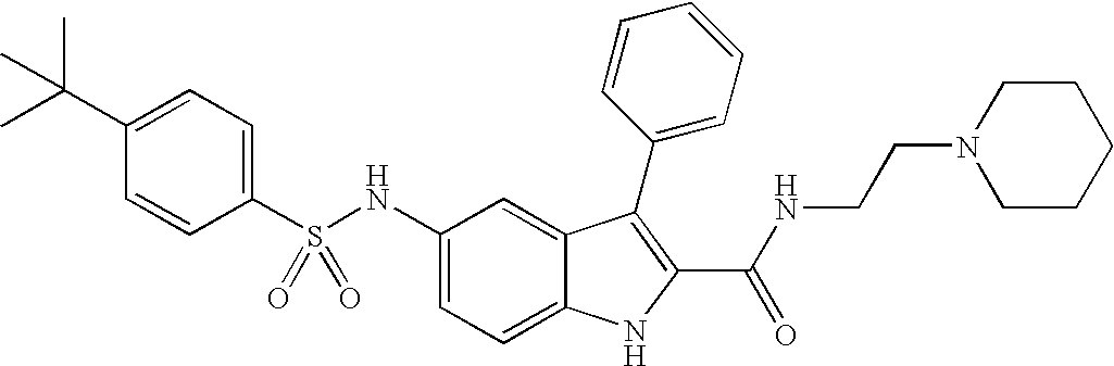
C1(C(C)(C)C)=CC=C(S(NC2=CC=C3C(=C2)C(C2=CC=CC=C2)=C(C(NCCN2CCCCC2)=O)N3)(=O)=O)C=C1
